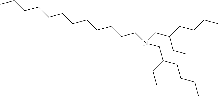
N(CC(CCCC)CC)(CC(CCCC)CC)CCCCCCCCCCCC
